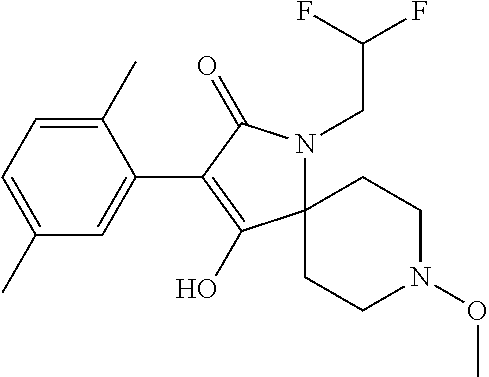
C12(N(CC(F)F)C(=O)C(C3=CC(C)=CC=C3C)=C1O)CCN(OC)CC2
